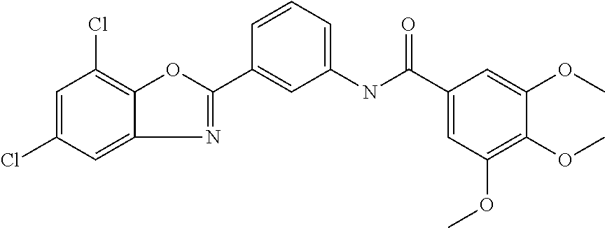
N1=C(C2=CC(NC(C3=CC(OC)=C(OC)C(OC)=C3)=O)=CC=C2)OC2=C(Cl)C=C(Cl)C=C12
